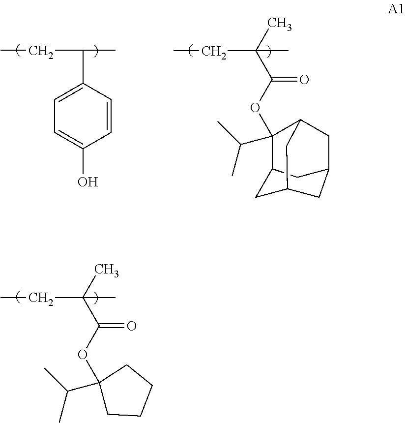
C1=C(O)C=CC(C(C)CC)=C1.C(C)(CC)(C)C(OC1(C(C)C)C2CC3CC(CC1C3)C2)=O.C(C)(CC)(C)C(OC1(C(C)C)CCCC1)=O
